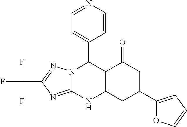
N12C(=NC(C(F)(F)F)=N1)NC1=C(C2C2=CC=NC=C2)C(=O)CC(C2=CC=CO2)C1
